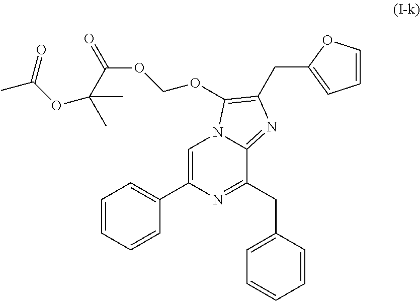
C1=C(C2=CC=CC=C2)N=C(CC2=CC=CC=C2)C2=NC(CC3=CC=CO3)=C(OCOC(=O)C(OC(C)=O)(C)C)N12
